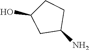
C1(N)CCC(O)C1
